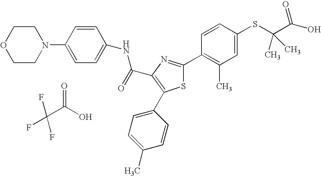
C(C1=C(C2=CC=C(C)C=C2)SC(C2=C(C)C=C(SC(C(O)=O)(C)C)C=C2)=N1)(=O)NC1=CC=C(N2CCOCC2)C=C1.FC(C(O)=O)(F)F
